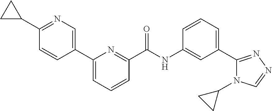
C1=CC(C2=CC=CC(C(NC3=CC(C4=NN=CN4C4CC4)=CC=C3)=O)=N2)=CN=C1C1CC1
